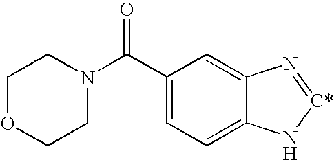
C1(C(=O)N2CCOCC2)=CC=C2C(=C1)N=[C*]N2
